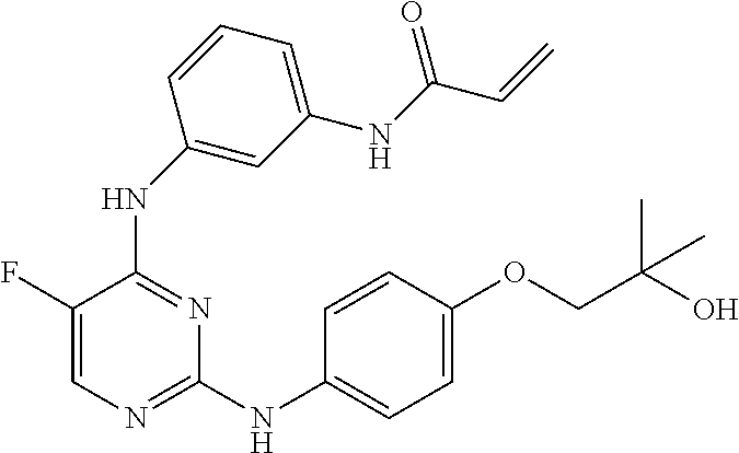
N(C1=NC(NC2=CC=C(OCC(O)(C)C)C=C2)=NC=C1F)C1=CC(NC(C=C)=O)=CC=C1
